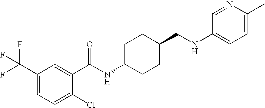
C1(C(F)(F)F)=CC=C(Cl)C(C(NC2CCC(CNC3=CC=C(C)N=C3)CC2)=O)=C1
